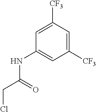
C1([CF3])=CC([CF3])=CC(NC(CCl)=O)=C1
